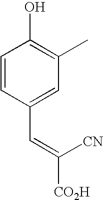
C1=CC(C=C([CO2H])[CN])=CC(C)=C1O
